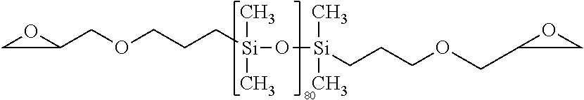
C1(COCCC[Si](O[Si](C)(C)CCCOCC2OC2)(C)C)OC1
